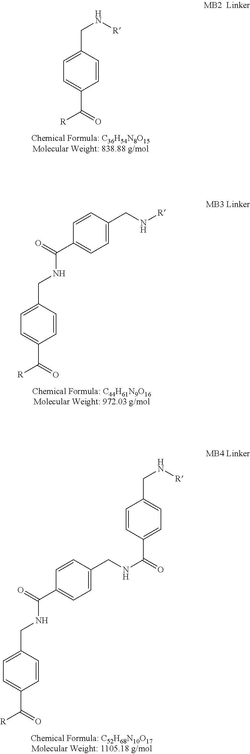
C1=C(C([R])=O)C=CC(CN[R])=C1.C1=C(C([R])=O)C=CC(CNC(C2=CC=C(CN[R])C=C2)=O)=C1.C1=C(C([R])=O)C=CC(CNC(C2=CC=C(CNC(C3=CC=C(CN[R])C=C3)=O)C=C2)=O)=C1
